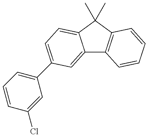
C12=CC(C3=CC=CC(Cl)=C3)=CC=C1C(C)(C)C1=C2C=CC=C1
